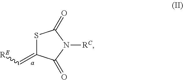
[RE]C=C1SC(=O)N([RC])C1=O
